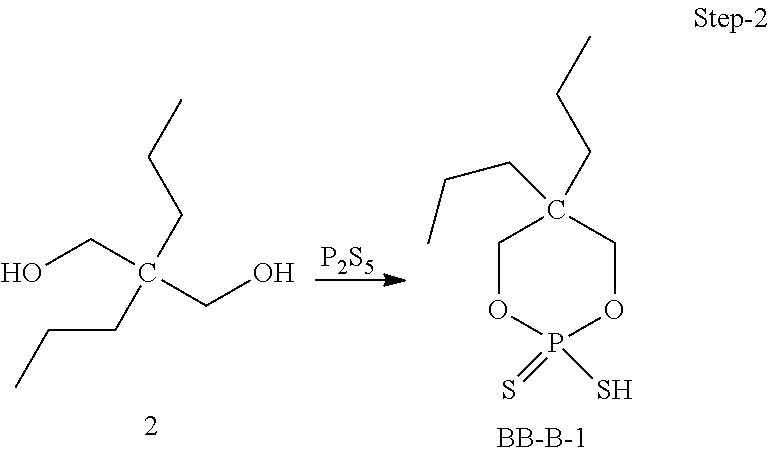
OCC(CO)(CCC)CCC.[P2S5].C1OP(=S)(S)OCC1(CCC)CCC
